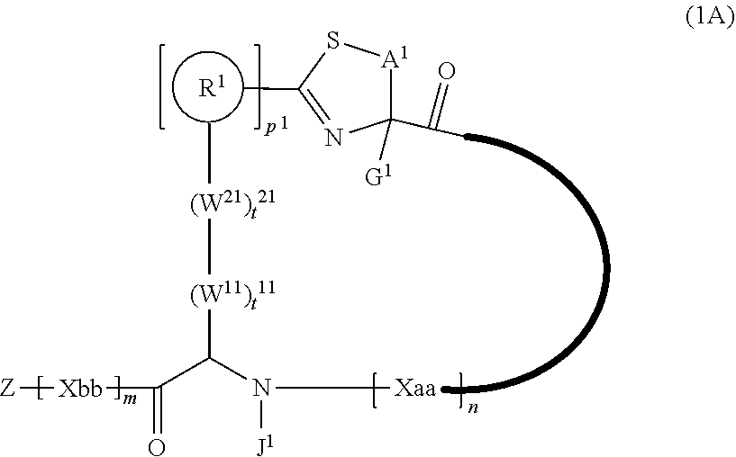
[Z][Xbb]C(C(N([Xaa])[J1])[(W11)t11][(W21)t21]C)=O.[R1].CC(C1([G1])[A1]SC(C)=N1)=O
